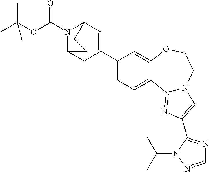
CC(OC(N1C2CC(C3=CC=C4C(=C3)OCCN3C4=NC(C4=NC=NN4C(C)C)=C3)=CC1CC2)=O)(C)C
